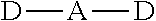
[D][A][D]
